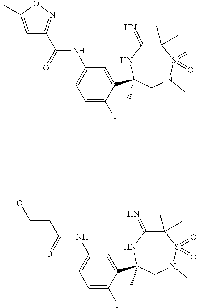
C1=C(C)ON=C1C(=O)NC1=CC=C(F)C(C2(C)NC(=N)C(C)(C)S(=O)(=O)N(C)C2)=C1.C(CC(=O)NC1=CC=C(F)C(C2(C)NC(=N)C(C)(C)S(=O)(=O)N(C)C2)=C1)OC
